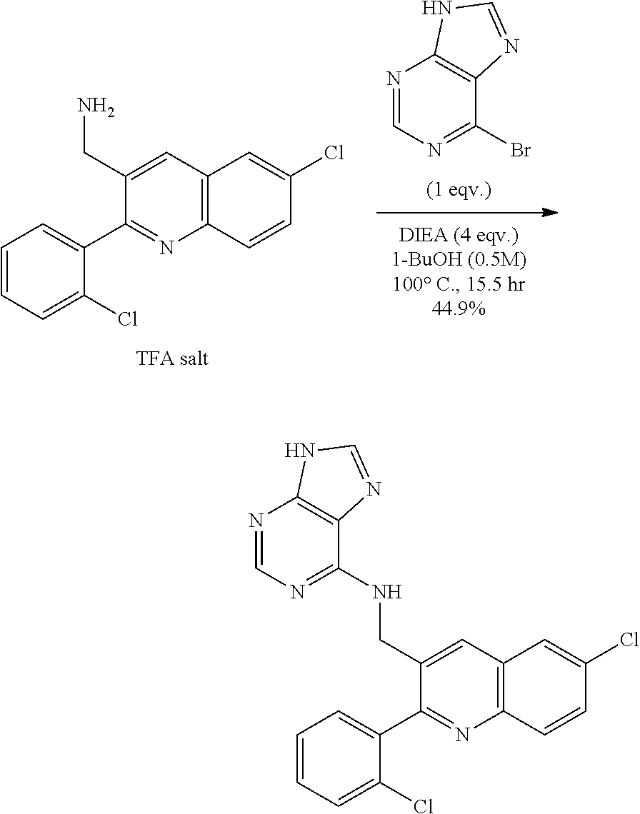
N1=CN=C(Br)C2=C1NC=N2.C12=C(C=C(Cl)C=C1)C=C(CN)C(C1=CC=CC=C1Cl)=N2.N(C1=NC=NC2=C1N=CN2)CC1=CC2=C(C=CC(Cl)=C2)N=C1C1=CC=CC=C1Cl
